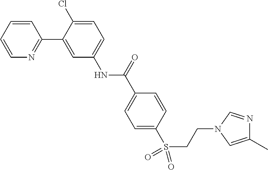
C1=CC=CN=C1C1=CC(NC(C2=CC=C(S(CCN3C=C(C)N=C3)(=O)=O)C=C2)=O)=CC=C1Cl
